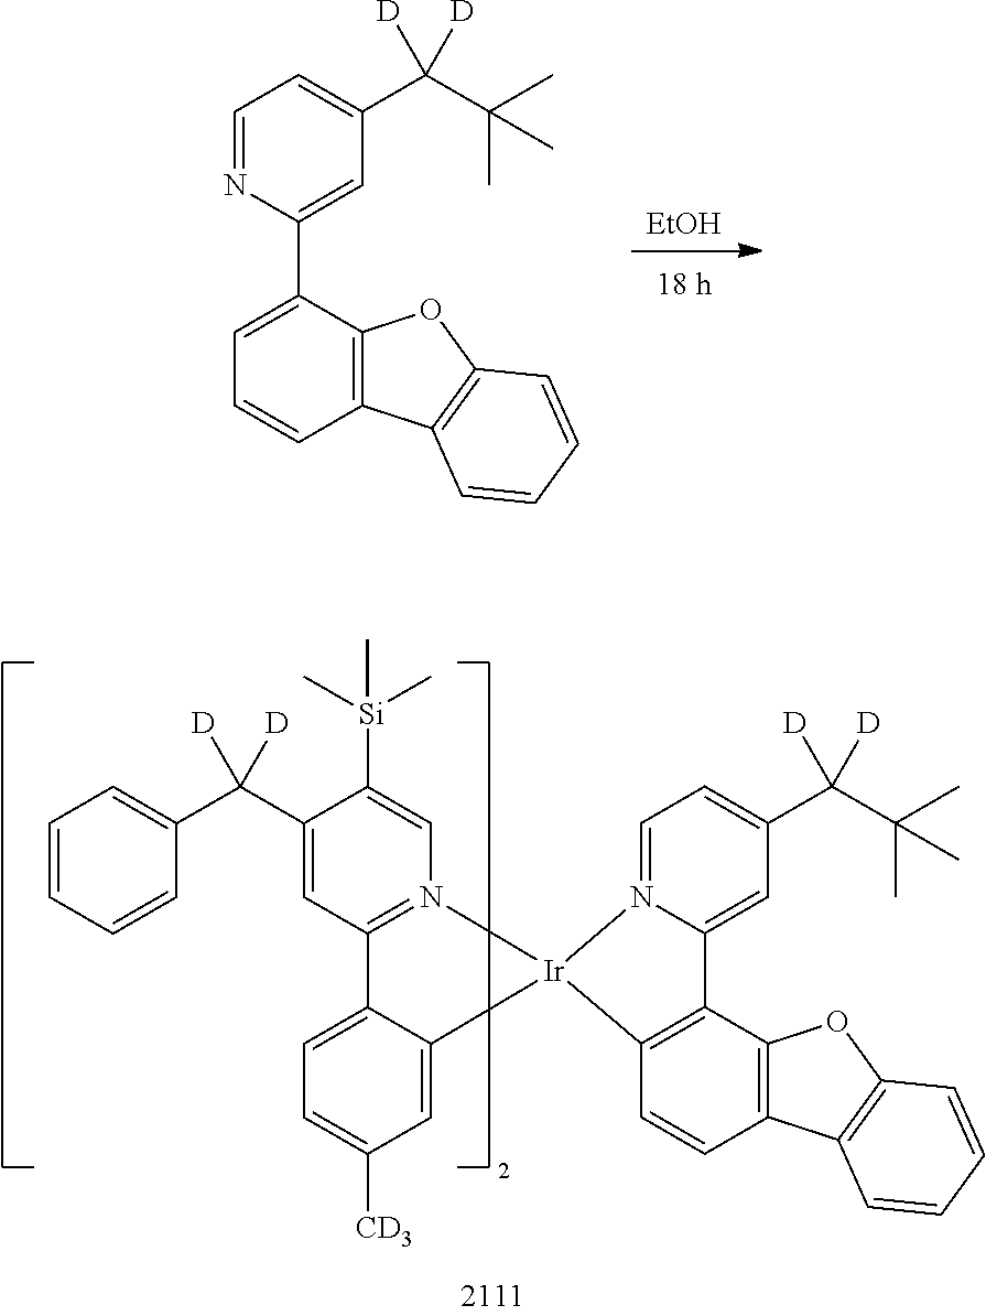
[EtOH].C1=NC(C2=CC=CC3=C2OC2=C3C=CC=C2)=CC(C(C(C)(C)C)([D])[D])=C1.[Ir]12(N3=C(C=C(C(C4=CC=CC=C4)([D])[D])C([Si](C)(C)C)=C3)C3=CC=C([CD3])C=C13)N1=CC=C(C(C(C)(C)C)([D])[D])C=C1C1=C2C=CC2=C1OC1=C2C=CC=C1
